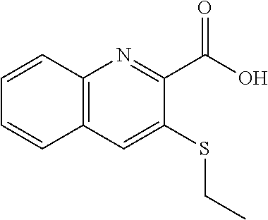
C12=C(C=C(SCC)C(C(O)=O)=N1)C=CC=C2
